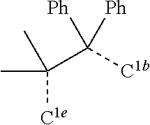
CC(C)(C([C1b])([Ph])[Ph])[C1e]
